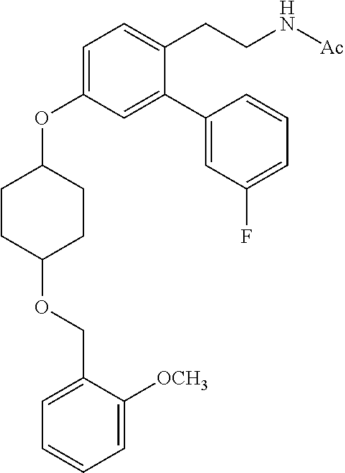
C1=C(OC2CCC(OCC3=CC=CC=C3[OCH3])CC2)C=C(C2=CC(F)=CC=C2)C(CCN[Ac])=C1
